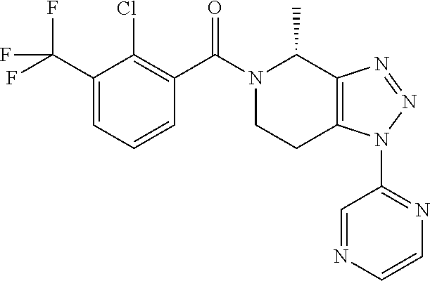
N1(C(C2=C(Cl)C(C(F)(F)F)=CC=C2)=O)CCC2=C(C1C)N=NN2C1=NC=CN=C1
